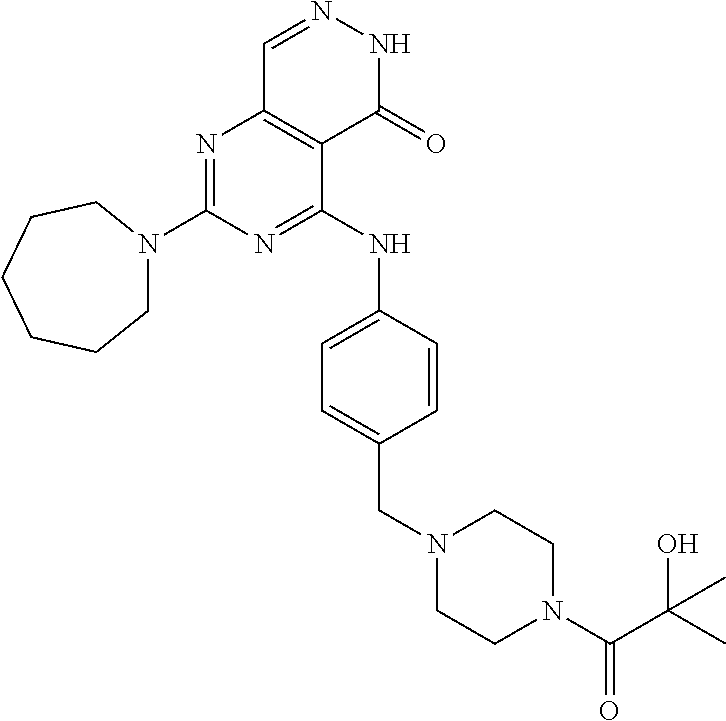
N1=C(NC2=CC=C(CN3CCN(C(C(C)(O)C)=O)CC3)C=C2)C2=C(N=C1N1CCCCCC1)C=NNC2=O
